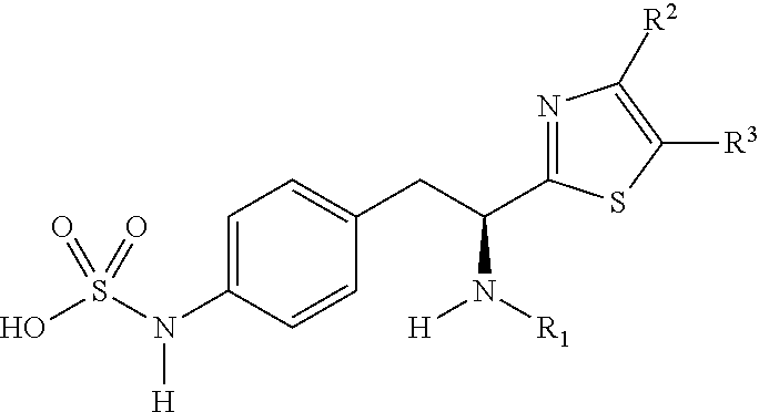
C1=C(N(S(O)(=O)=O)[H])C=CC(CC(C2=NC([R2])=C([R3])S2)N([R1])[H])=C1
